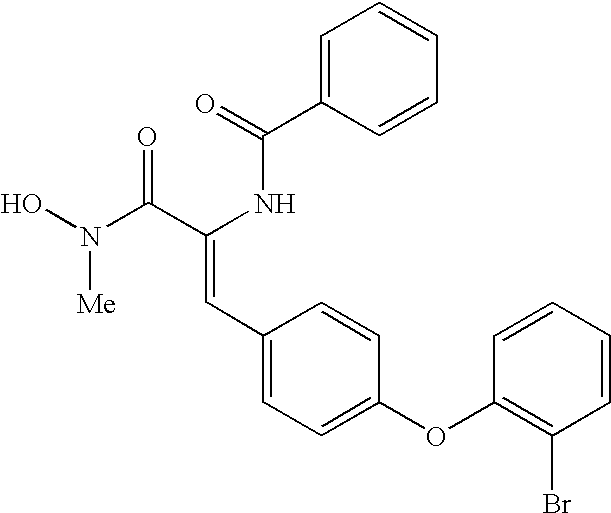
C(=O)(NC(C(N(O)[Me])=O)=CC1=CC=C(OC2=C(Br)C=CC=C2)C=C1)C1=CC=CC=C1
